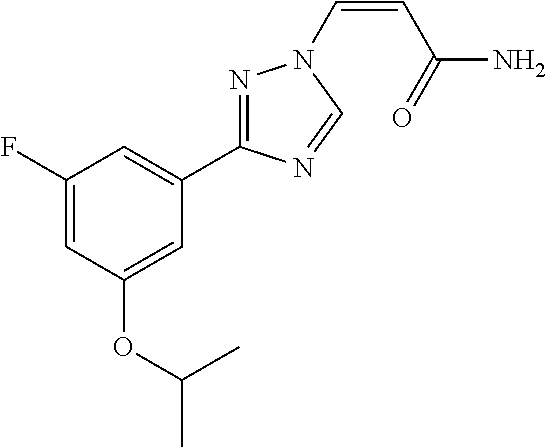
C1(F)=CC(OC(C)C)=CC(C2=NN(C=CC(=O)N)C=N2)=C1
